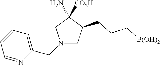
N1(CC2=CC=CC=N2)CC(CCC[B(OH)2])C([CO2H])(N)C1
